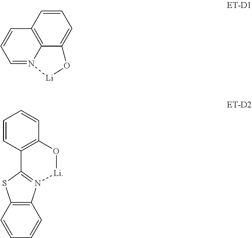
C12=C(N3=C(S1)C1=C(C=CC=C1)O[Li]3)C=CC=C2.C12=C3N(=CC=C1)[Li]OC3=CC=C2
